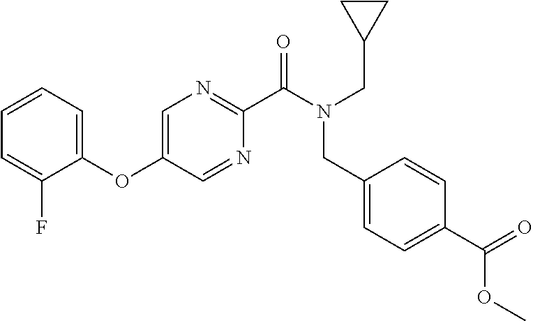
C1=CC=C(OC2=CN=C(C(N(CC3CC3)CC3=CC=C(C(=O)OC)C=C3)=O)N=C2)C(F)=C1
